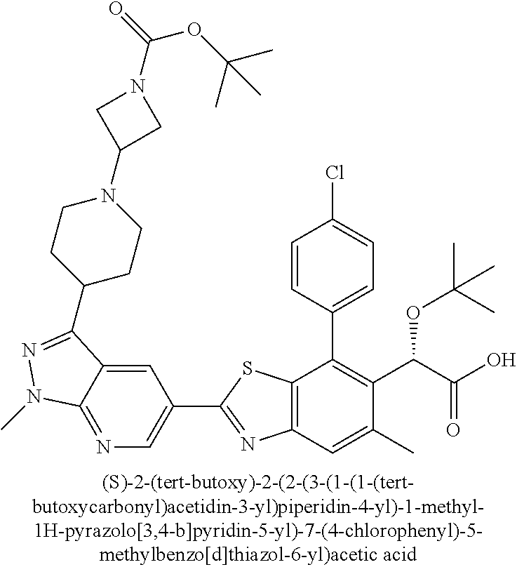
C1=C2C(=NC=C1C1=NC3=C(S1)C(C1=CC=C(Cl)C=C1)=C(C(C(O)=O)OC(C)(C)C)C(C)=C3)N(C)N=C2C1CCN(C2CN(C(=O)OC(C)(C)C)C2)CC1
